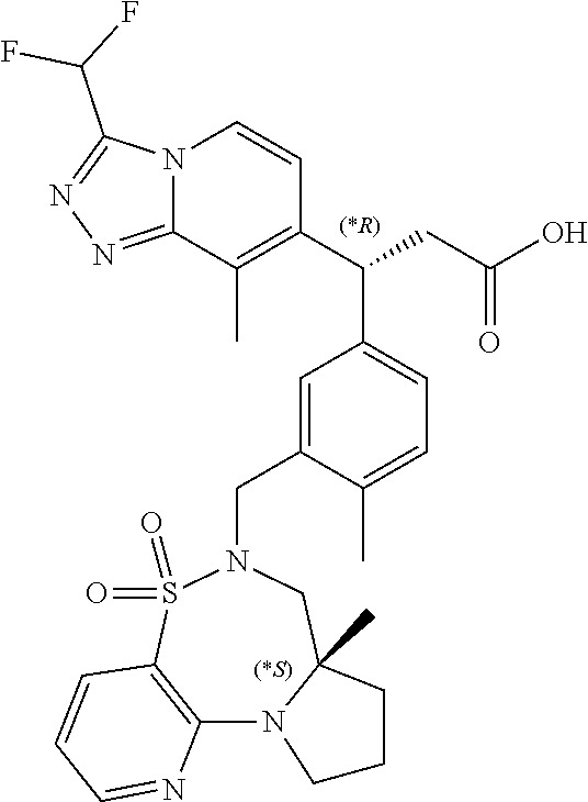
C12=C(S(=O)(=O)N(CC3=CC(C(CC(O)=O)C4=C(C)C5=NN=C(C(F)F)N5C=C4)=CC=C3C)CC3(C)N1CCC3)C=CC=N2
